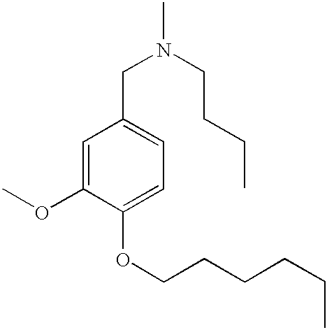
N(CC1=CC=C(OCCCCCC)C(OC)=C1)(C)CCCC
